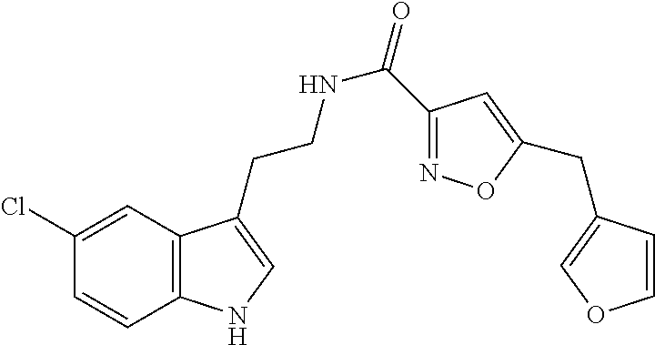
C12=C(C=C(Cl)C=C1)C(CCNC(=O)C1=NOC(CC3=COC=C3)=C1)=CN2
